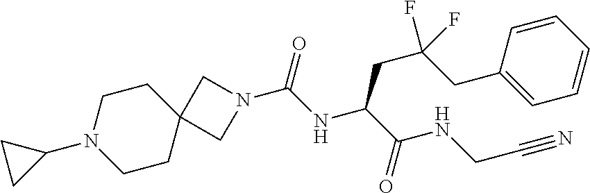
N1(C(NC(C(NCC#N)=O)CC(CC2=CC=CC=C2)(F)F)=O)CC2(C1)CCN(C1CC1)CC2
